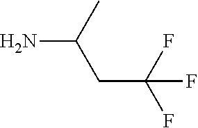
NC(C)CC(F)(F)F
